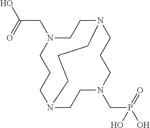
OC(CN1CCCN2CCN(CP(=O)(O)O)CCCN(CC1)CCC2)=O
